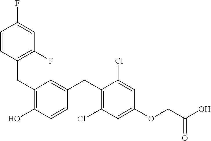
C(C1=C(O)C=CC(CC2=C(Cl)C=C(OCC(O)=O)C=C2Cl)=C1)C1=C(F)C=C(F)C=C1
